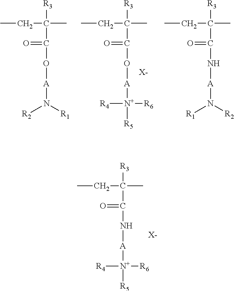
CCC(C)([R3])C(=O)N[A][N+]([R6])([R4])[R5].[X-].CCC(C)([R3])C(=O)O[A][N+]([R6])([R4])[R5].[X-].CCC(C)([R3])C(=O)O[A]N([R1])[R2].CCC(C)([R3])C(=O)N[A]N([R2])[R1]
